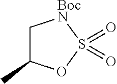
C1C(C)OS(=O)(=O)[BocN]1
